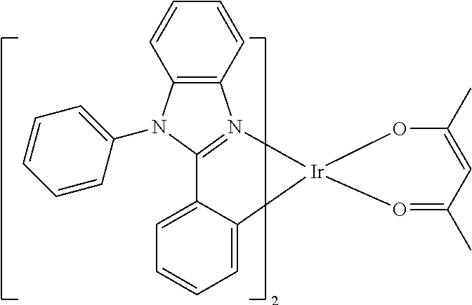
C1=CC2=C(C=C1)N1=C(N2C2=CC=CC=C2)C2=CC=CC=C2[Ir]12OC(C)=CC(C)=O2
